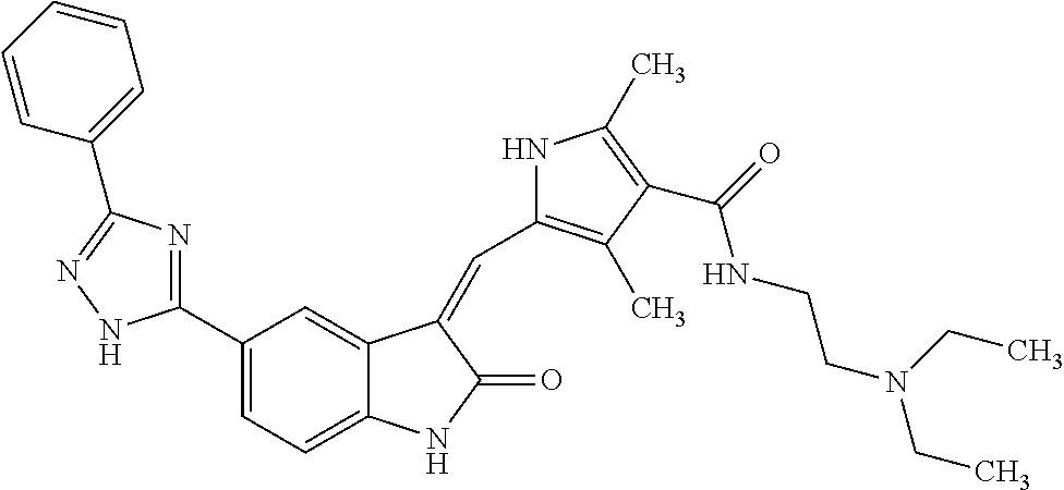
N1=C(C2=CC=C3C(=C2)C(=CC2=C(C)C(C(=O)NCCN(CC)CC)=C(C)N2)C(=O)N3)NN=C1C1=CC=CC=C1
